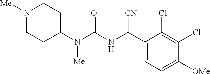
C1(N(C(NC(C2=CC=C([OMe])C(Cl)=C2Cl)[CN])=O)[Me])CCN([Me])CC1
